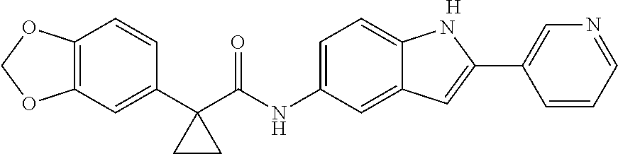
C1(C2(C(NC3=CC=C4C(=C3)C=C(C3=CN=CC=C3)N4)=O)CC2)=CC2=C(C=C1)OCO2.[H]
